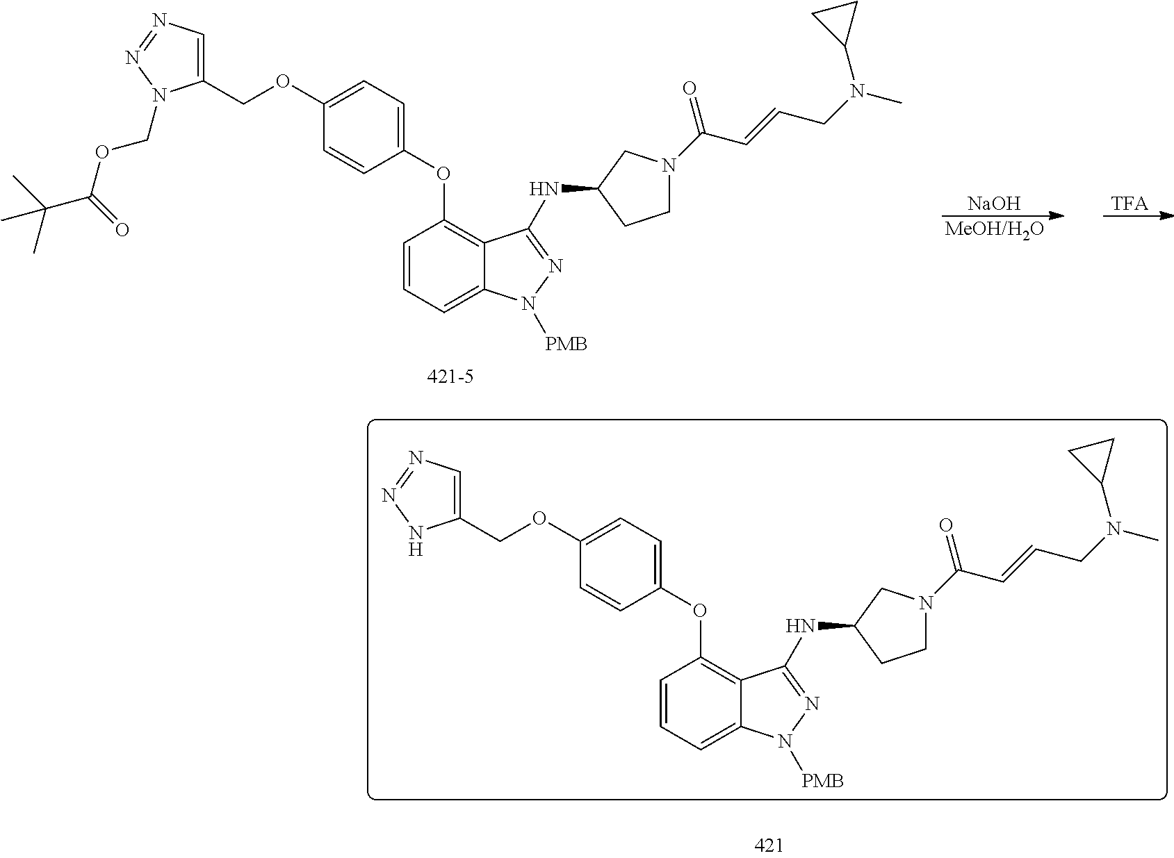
[MeOH/H2O].[NaOH].C1=CC=C2C(=C1OC1=CC=C(OCC3=CN=NN3COC(C(C)(C)C)=O)C=C1)C(NC1CCN(C(C=CCN(C)C3CC3)=O)C1)=NN2[PMB].[TFA].C1=CC=C2C(=C1OC1=CC=C(OCC3=CN=NN3)C=C1)C(NC1CCN(C(C=CCN(C)C3CC3)=O)C1)=NN2[PMB]
